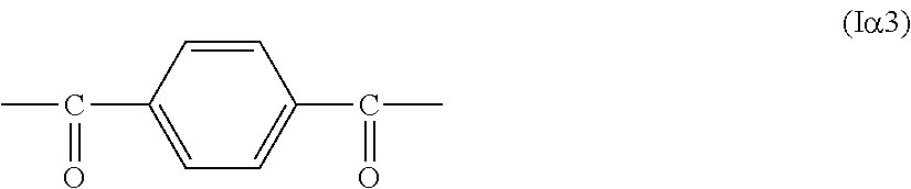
C(C)(=O)C1=CC=C(C(C)=O)C=C1
